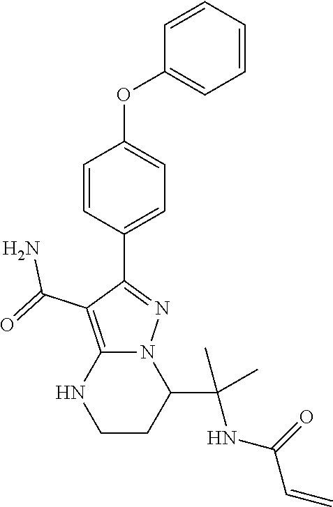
C1=CC(C2=NN3C(=C2C(N)=O)NCCC3C(NC(C=C)=O)(C)C)=CC=C1OC1=CC=CC=C1
